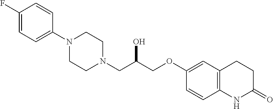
C1(F)=CC=C(N2CCN(CC(COC3=CC4=C(C=C3)NC(=O)CC4)O)CC2)C=C1
